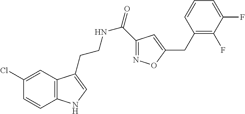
C12=C(C=C(Cl)C=C1)C(CCNC(=O)C1=NOC(CC3=C(F)C(F)=CC=C3)=C1)=CN2
